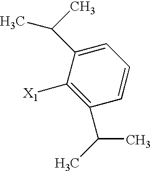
C1(C(C)C)=C([X1])C(C(C)C)=CC=C1
